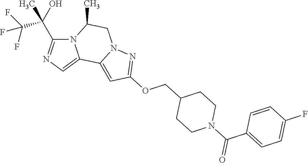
N12C(C(C(F)(F)F)(O)C)=NC=C1C1=CC(OCC3CCN(C(C4=CC=C(F)C=C4)=O)CC3)=NN1CC2C
